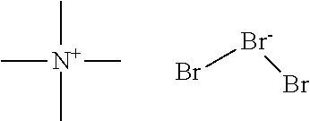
C[N+](C)(C)C.Br[Br-]Br
